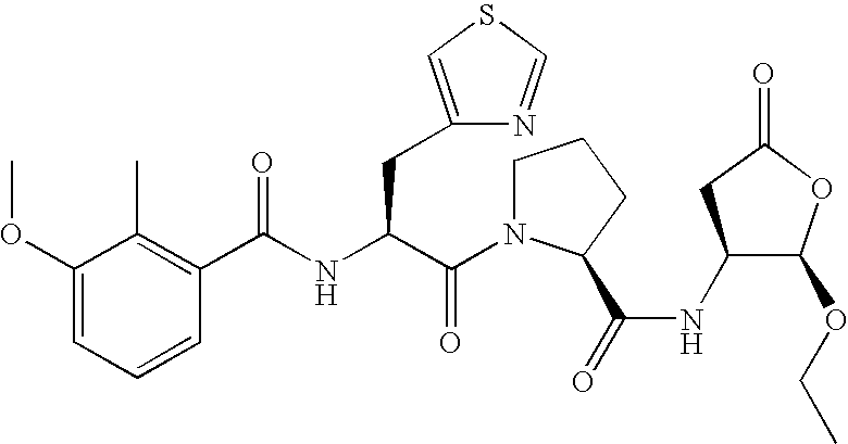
C1=CC=C(OC)C(C)=C1C(NC(C(N1CCCC1C(=O)NC1C(OCC)OC(=O)C1)=O)CC1=CSC=N1)=O
